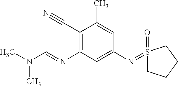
C1(C#N)=C(N=CN(C)C)C=C(N=S2(=O)CCCC2)C=C1C
